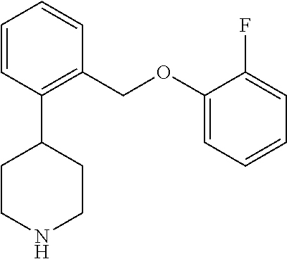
C1=CC(C2CCNCC2)=C(COC2=CC=CC=C2F)C=C1
